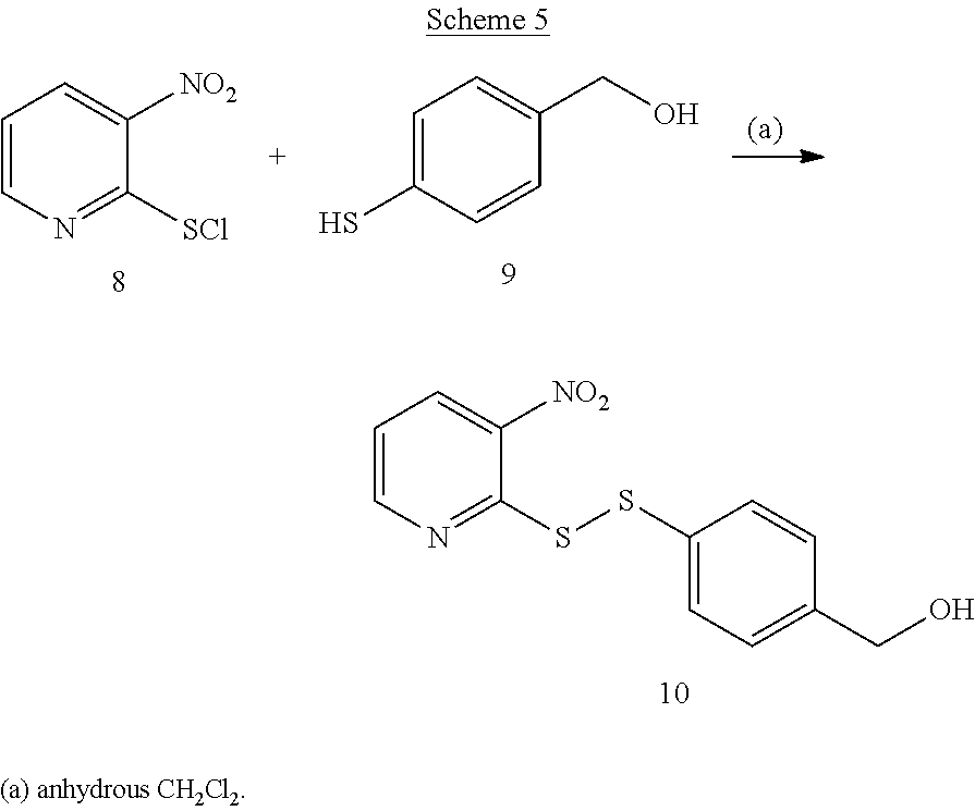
C1=CC=C([NO2])C([SCl])=N1.C1(S)=CC=C(CO)C=C1.C1=CN=C(SSC2=CC=C(CO)C=C2)C([NO2])=C1
